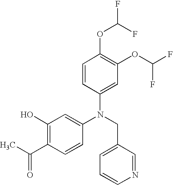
FC(F)OC1=C(OC(F)F)C=C(N(CC2=CC=CN=C2)C2=CC(O)=C(C(C)=O)C=C2)C=C1
